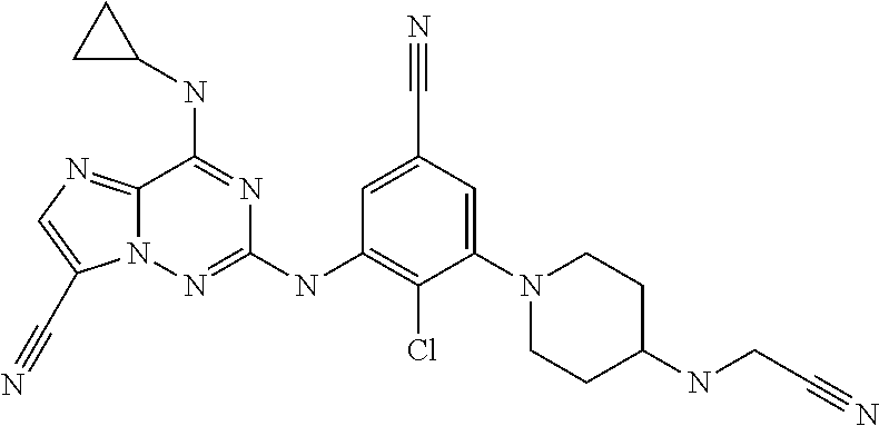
C12=NC=C(C#N)N1N=C(NC1=C(Cl)C(N3CCC(NCC#N)CC3)=CC(C#N)=C1)N=C2NC1CC1
